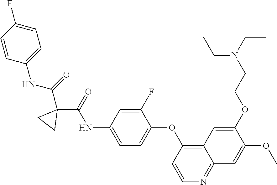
C1=CC(NC(=O)C2(C(=O)NC3=CC=C(OC4=C5C(=NC=C4)C=C(OC)C(OCCN(CC)CC)=C5)C(F)=C3)CC2)=CC=C1F
